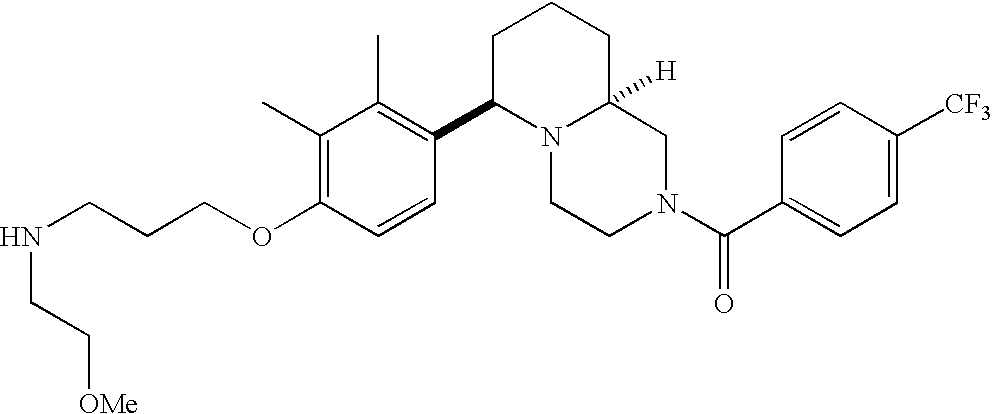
C(CCOC1=C(C)C(C)=C(C2N3C([H])(CCC2)CN(C(C2=CC=C([CF3])C=C2)=O)CC3)C=C1)NCC[OMe]
